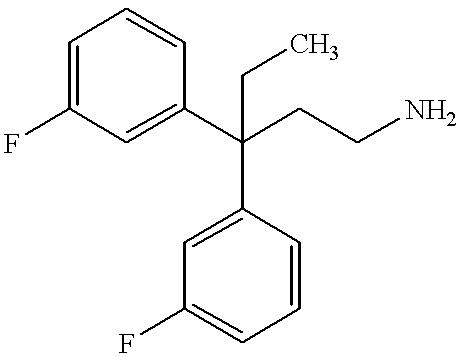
C1=C(F)C=C(C(CCN)(C2=CC(F)=CC=C2)CC)C=C1
